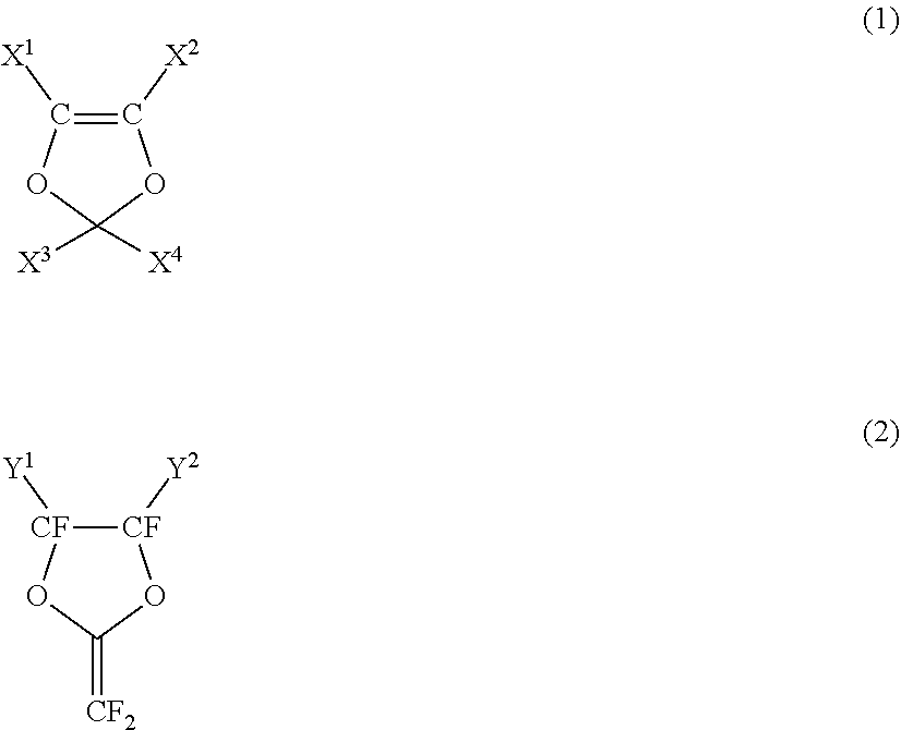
C1([X2])=C([X1])OC([X3])([X4])O1.[CF]1([Y2])[CF]([Y1])OC(=[CF2])O1
